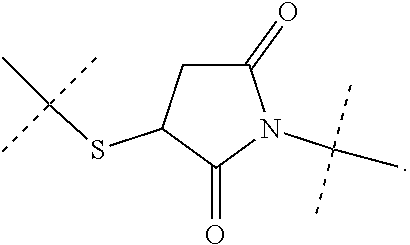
C1(=O)CC(SC(C)(C)C)C(=O)N1C(C)(C)C
